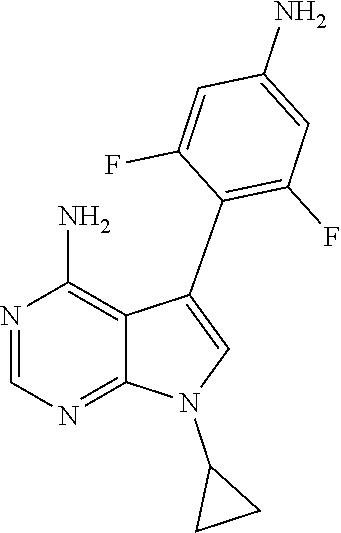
N1=CN=C2C(=C1N)C(C1=C(F)C=C(N)C=C1F)=CN2C1CC1
